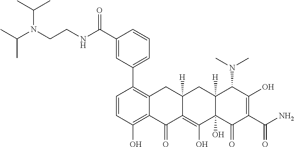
C1=CC(O)=C2C(=C1C1=CC=CC(C(NCCN(C(C)C)C(C)C)=O)=C1)CC1([H])C(=C(O)C3(O)C([H])(C1)C(N(C)C)C(O)=C(C(=O)N)C3=O)C2=O
